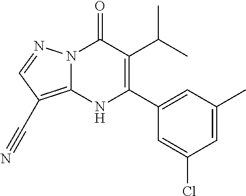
N12C(=C(C#N)C=N1)NC(C1=CC(C)=CC(Cl)=C1)=C(C(C)C)C2=O
